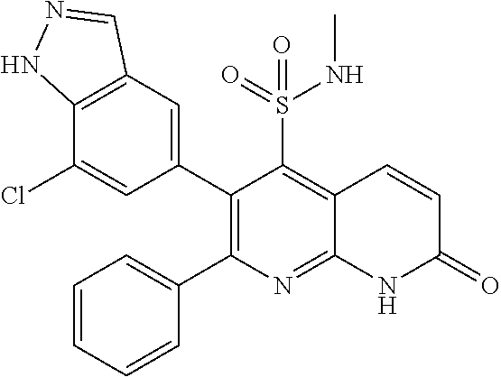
C12=C(C=C(C3=C(C4=CC=CC=C4)N=C4C(=C3S(NC)(=O)=O)C=CC(=O)N4)C=C1Cl)C=NN2
